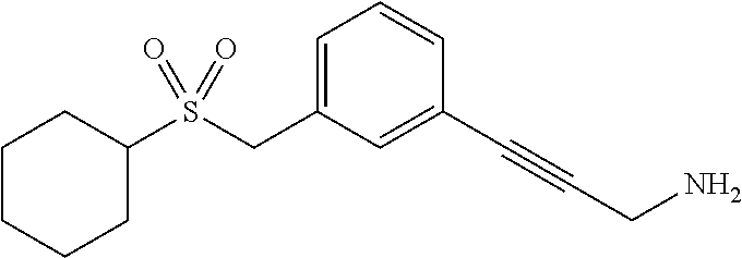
C1CCCC(S(CC2=CC=CC(C#CCN)=C2)(=O)=O)C1
